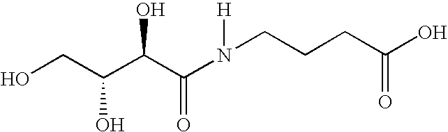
OCC(C(C(N(CCCC(O)=O)[H])=O)O)O
